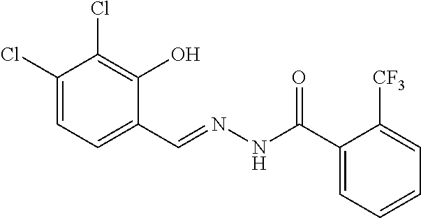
C1(Cl)=CC=C(C=NNC(=O)C2=CC=CC=C2[CF3])C(O)=C1Cl
